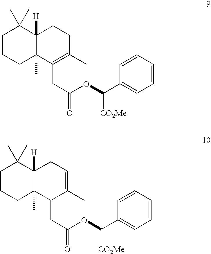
C1CCC2(C)C([H])(C1(C)C)CCC(C)=C2CC(OC(C1=CC=CC=C1)[CO2Me])=O.C1CCC2(C)C([H])(C1(C)C)CC=C(C)C2CC(OC(C1=CC=CC=C1)[CO2Me])=O
